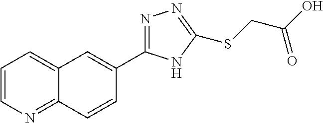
C1=CN=C2C(=C1)C=C(C1=NN=C(SCC(O)=O)N1)C=C2
